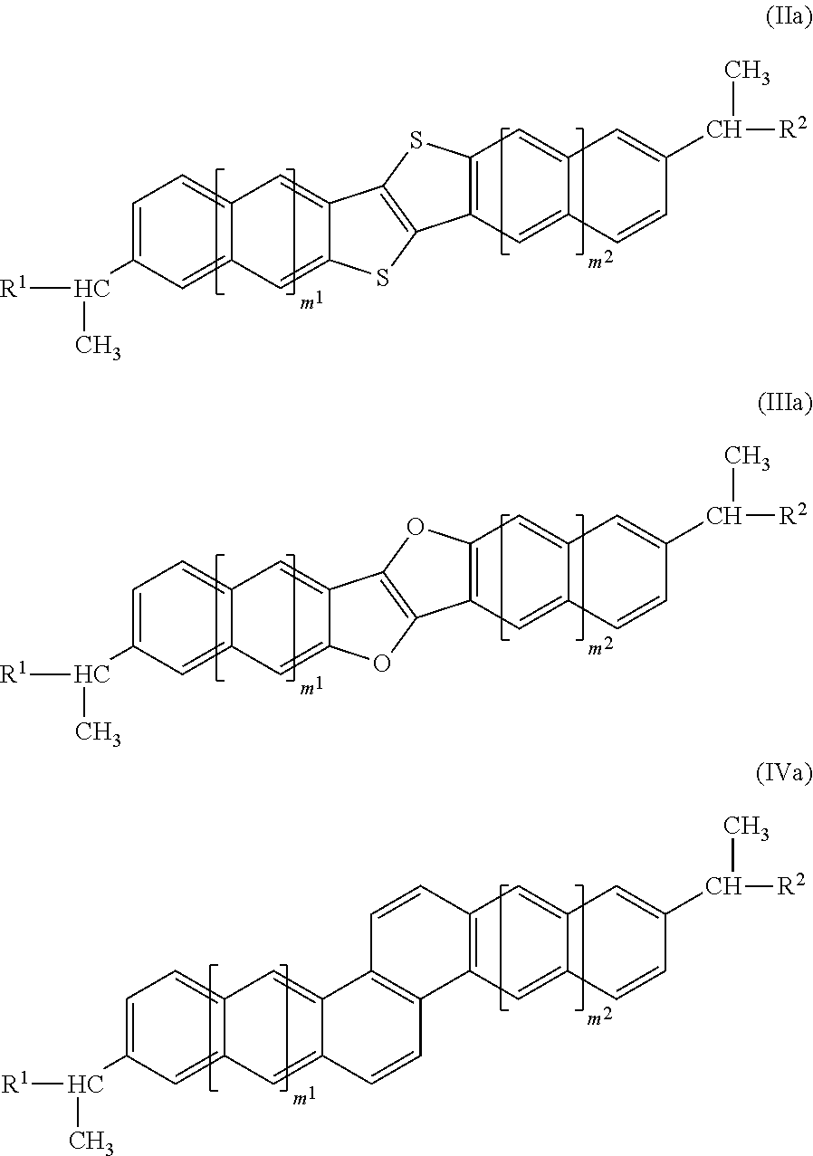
C1=C(C([R1])C)C=C2C(=C1)C=C1C(=C2)SC2=C1SC1=C2C=C2C(=C1)C=C(C([R2])C)C=C2.C1=C(C([R1])C)C=C2C(=C1)C=C1C(=C2)OC2=C1OC1=C2C=C2C(=C1)C=C(C([R2])C)C=C2.C1=C(C([R1])C)C=C2C(=C1)C=C1C(=C2)C=CC2=C1C=CC1=C2C=C2C(=C1)C=C(C([R2])C)C=C2
